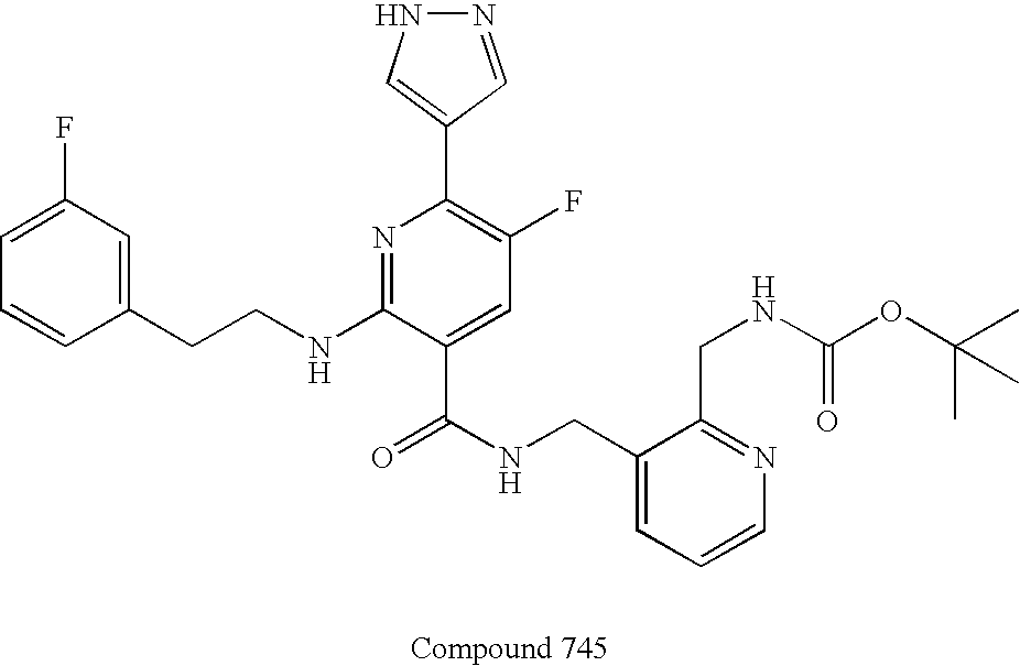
C1=CC(CCNC2=NC(C3=CNN=C3)=C(F)C=C2C(NCC2=CC=CN=C2CNC(OC(C)(C)C)=O)=O)=CC(F)=C1
